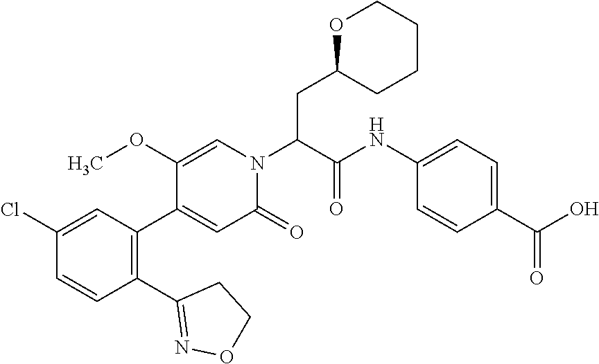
C1=C(OC)C(C2=C(C3=NOCC3)C=CC(Cl)=C2)=CC(=O)N1C(C(=O)NC1=CC=C(C(O)=O)C=C1)CC1OCCCC1
